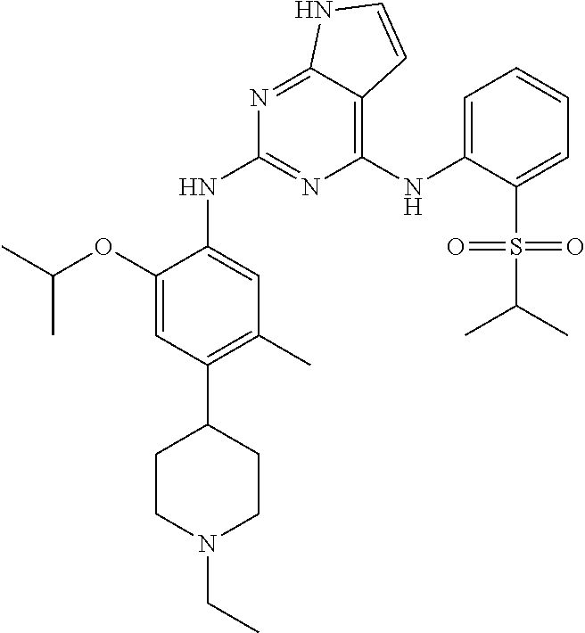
C(C)(C)OC1=CC(C2CCN(CC)CC2)=C(C)C=C1NC1=NC(NC2=CC=CC=C2S(C(C)C)(=O)=O)=C2C(=N1)NC=C2
